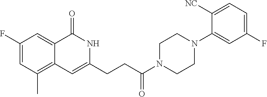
C1(F)=CC(C)=C2C(=C1)C(=O)NC(CCC(N1CCN(C3=CC(F)=CC=C3[NC])CC1)=O)=C2
